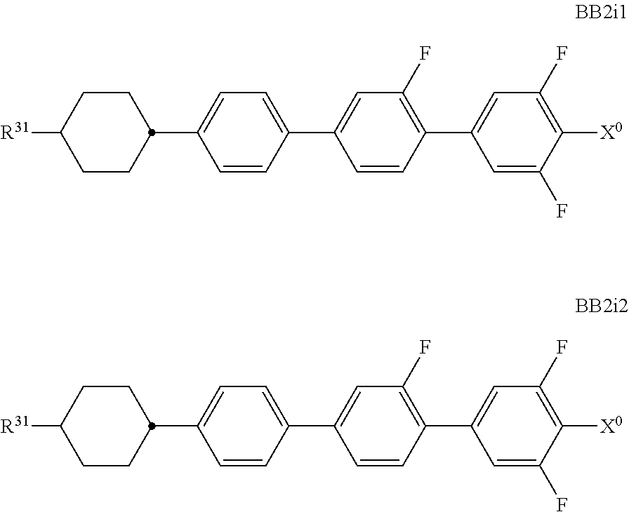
C1CC(C2=CC=C(C3=CC(F)=C(C4=CC(F)=C([X0])C(F)=C4)C=C3)C=C2)CCC1[R31].C1CC(C2=CC=C(C3=CC(F)=C(C4=CC(F)=C([X0])C(F)=C4)C=C3)C=C2)CCC1[R31]
